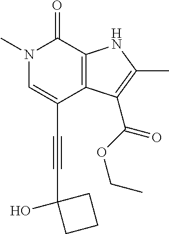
C(C1=CN(C)C(=O)C2=C1C(C(OCC)=O)=C(C)N2)#CC1(O)CCC1
